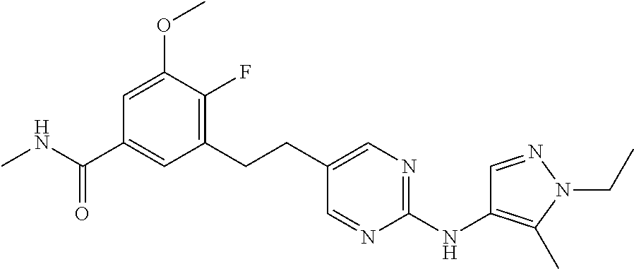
CNC(C1=CC(CCC2=CN=C(NC3=C(C)N(CC)N=C3)N=C2)=C(F)C(OC)=C1)=O
